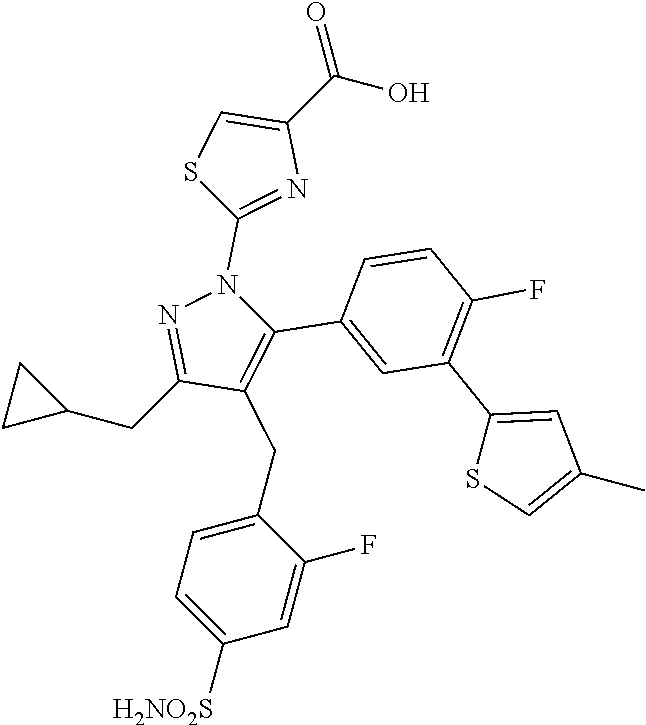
C(C1CC1)C1=NN(C2=NC(C(=O)O)=CS2)C(C2=CC(C3=CC(C)=CS3)=C(F)C=C2)=C1CC1=CC=C([H2NO2S])C=C1F
